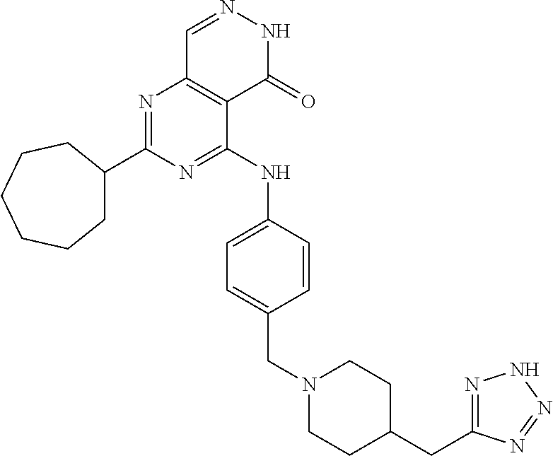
C1C(C2=NC3=C(C(NC4=CC=C(CN5CCC(CC6=NNN=N6)CC5)C=C4)=N2)C(=O)NN=C3)CCCCC1
